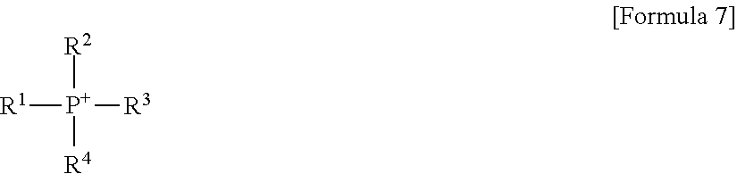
[R1][P+]([R2])([R3])[R4]
